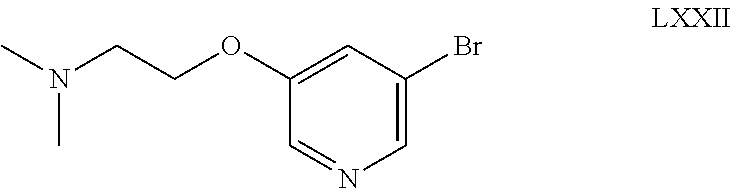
C1=NC=C(Br)C=C1OCCN(C)C
